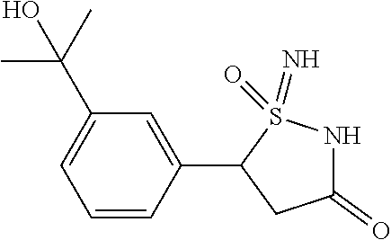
C1=CC(C2CC(=O)NS2(=O)=N)=CC(C(C)(C)O)=C1
